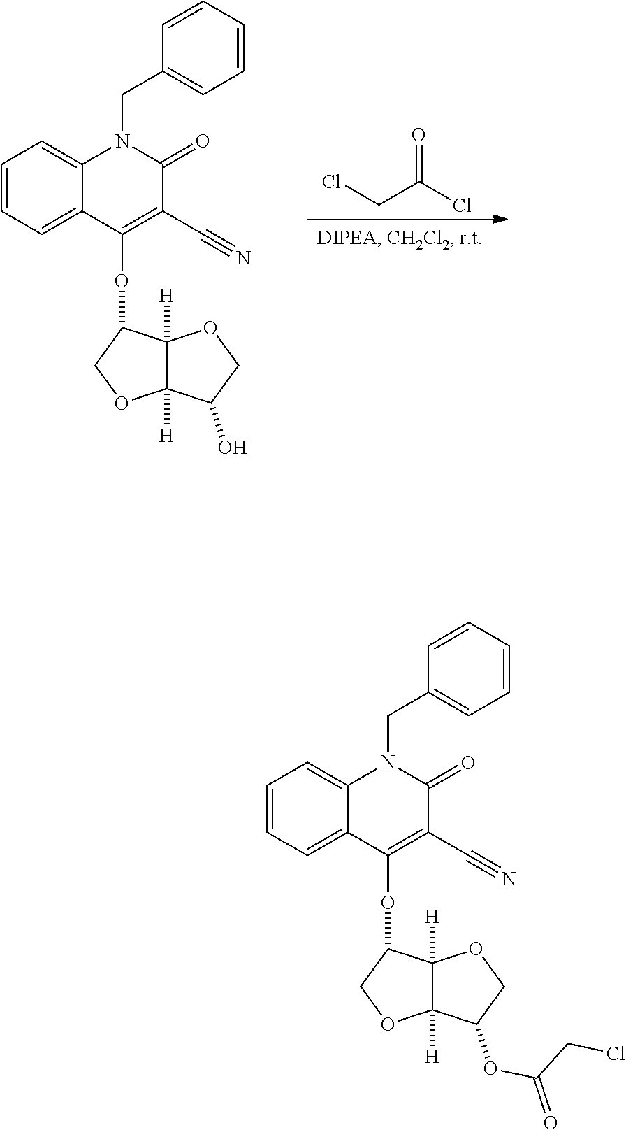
C1=CC=C2C(=C1)N(CC1=CC=CC=C1)C(=O)C(C#N)=C2OC1C2([H])C([H])(OC1)C(O)CO2.ClCC(Cl)=O.C1=CC=C2C(=C1)N(CC1=CC=CC=C1)C(=O)C(C#N)=C2OC1C2([H])C([H])(OC1)C(OC(CCl)=O)CO2
